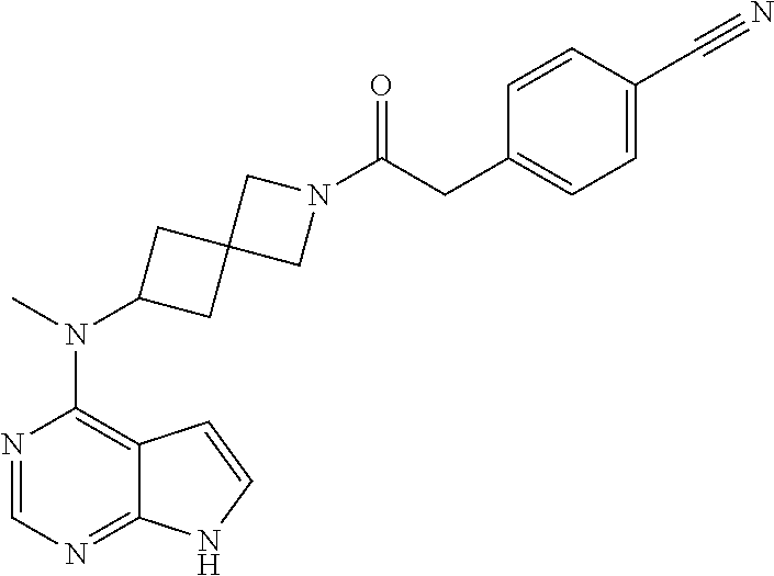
N1=CN=C2C(=C1N(C)C1CC3(C1)CN(C(CC1=CC=C(C#N)C=C1)=O)C3)C=CN2
